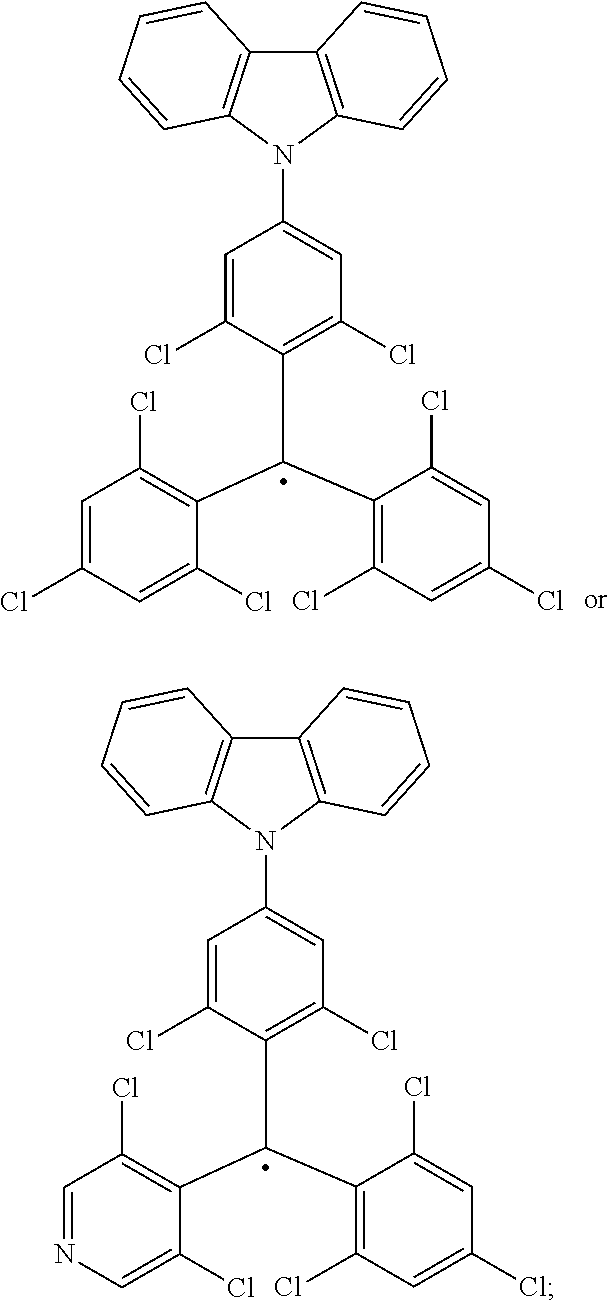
C12=C(N(C3=CC(Cl)=C(C(C4=C(Cl)C=C(Cl)C=C4Cl)C4=C(Cl)C=C(Cl)C=C4Cl)C(Cl)=C3)C3=C1C=CC=C3)C=CC=C2.C12=C(N(C3=CC(Cl)=C(C(C4=C(Cl)C=C(Cl)C=C4Cl)C4=C(Cl)C=NC=C4Cl)C(Cl)=C3)C3=C1C=CC=C3)C=CC=C2
